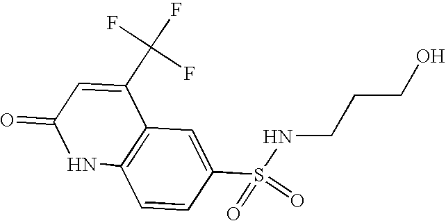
C12=C(C=C(S(=O)(=O)NCCCO)C=C1)C(C(F)(F)F)=CC(=O)N2
